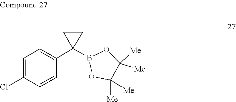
C1([Me])([Me])C([Me])([Me])OB(C2(C3=CC=C(Cl)C=C3)CC2)O1
